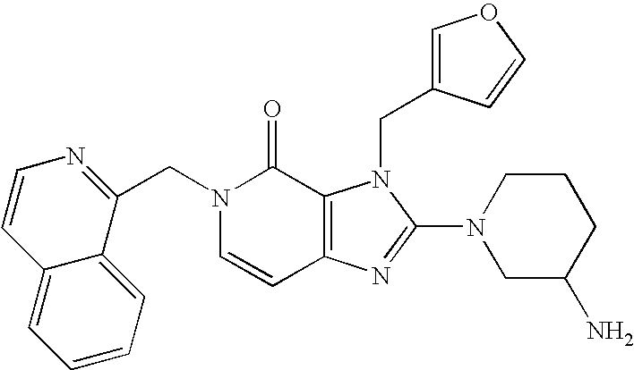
C(N1C=CC2=C(C1=O)N(CC1=COC=C1)C(N1CC(N)CCC1)=N2)C1=NC=CC2=CC=CC=C12
